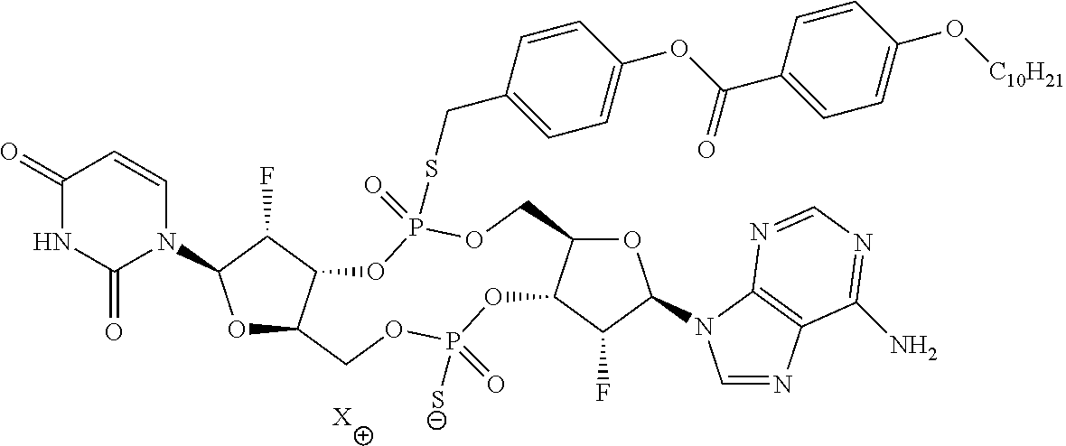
O1C2C(C(F)C1N1C=CC(=O)NC1=O)OP(=O)(SCC1=CC=C(OC(C3=CC=C(O[C10H21])C=C3)=O)C=C1)OCC1C(OP([S-])(=O)OC2)C(F)C(N2C=NC3=C2N=CN=C3N)O1.[X]
